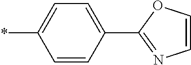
C1(*)=CC=C(C2=NC=CO2)C=C1
